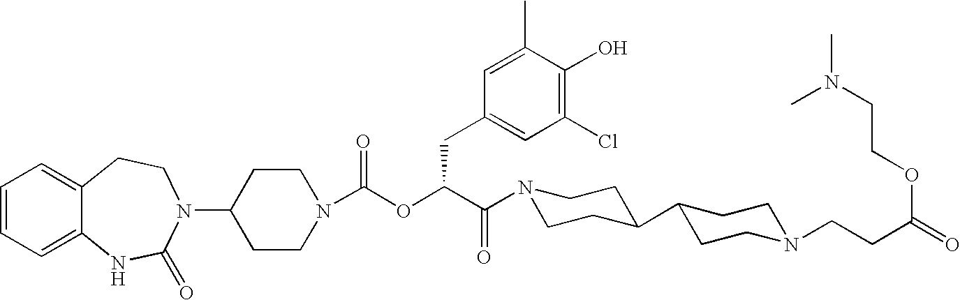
C1=CC=C2C(=C1)CCN(C1CCN(C(OC(C(N3CCC(C4CCN(CCC(=O)OCCN(C)C)CC4)CC3)=O)CC3=CC(Cl)=C(O)C(C)=C3)=O)CC1)C(=O)N2
